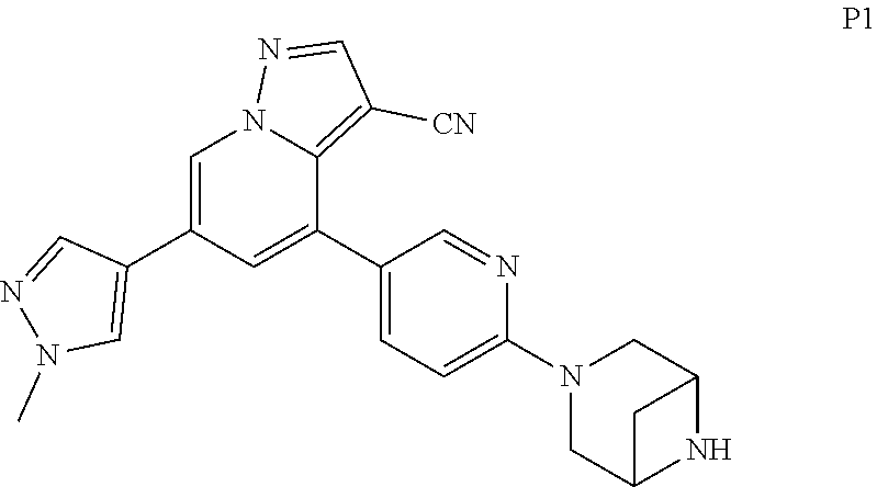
C1(C2=CC(C3=CN(C)N=C3)=CN3C2=C([CN])C=N3)=CC=C(N2CC3NC(C2)C3)N=C1
